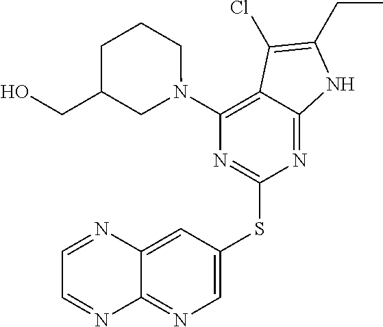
C1=C(SC2=NC(N3CCCC(CO)C3)=C3C(=N2)NC(CC)=C3Cl)C=C2C(=N1)N=CC=N2
